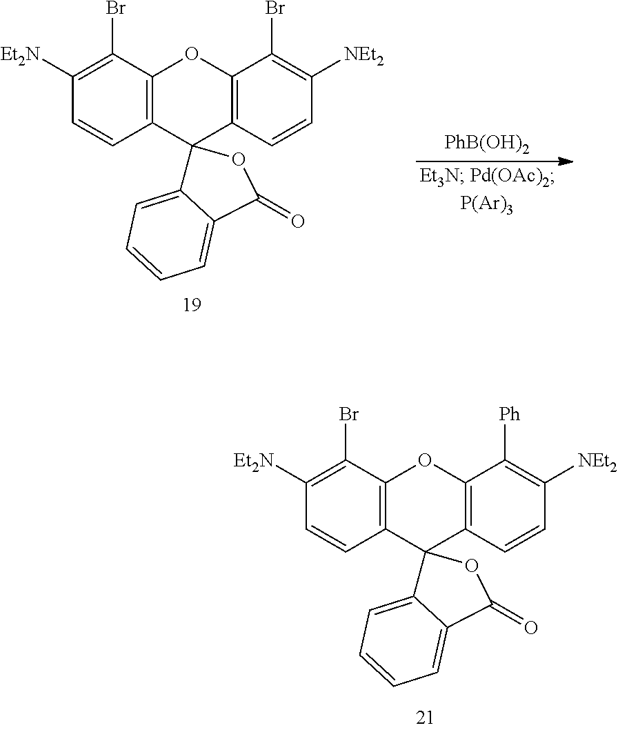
[PhB(OH)2].C1([Et2N])=C(Br)C2=C(C=C1)C1(C3=C(O2)C(Br)=C([NEt2])C=C3)C2=CC=CC=C2C(=O)O1.C1([Et2N])=C(Br)C2=C(C=C1)C1(C3=C(O2)C([Ph])=C([NEt2])C=C3)C2=CC=CC=C2C(=O)O1
